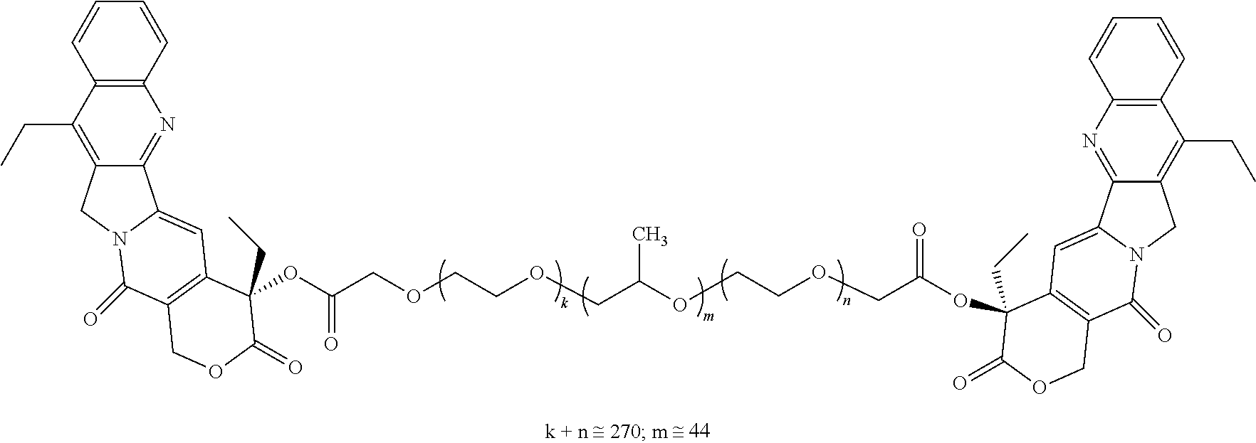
C12=C(C=CC=C1)N=C1C(=C2CC)CN2C1=CC1=C(C2=O)COC(=O)C1(CC)OC(=O)COCCOCC(OCCOCC(=O)OC1(CC)C2=C(C(=O)N3CC4=C(CC)C5=C(C=CC=C5)N=C4C3=C2)COC1=O)C
